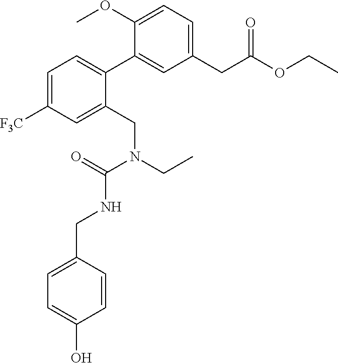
C1=C([F3C])C=C(CN(CC)C(=O)NCC2=CC=C(O)C=C2)C(C2=CC(CC(OCC)=O)=CC=C2OC)=C1
